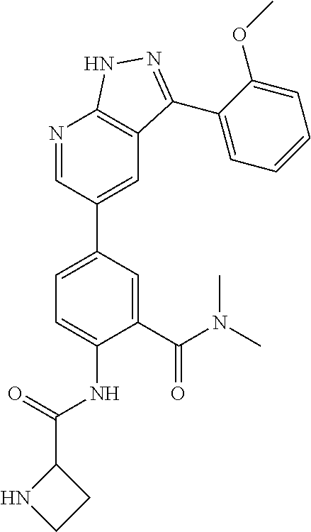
C1(C(=O)NC2=CC=C(C3=CC4=C(N=C3)NN=C4C3=CC=CC=C3OC)C=C2C(N(C)C)=O)NCC1
